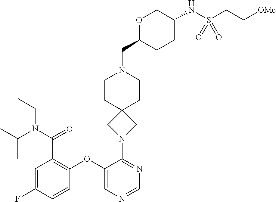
C1=C(F)C=CC(OC2=CN=CN=C2N2CC3(C2)CCN(CC2CCC(NS(CC[OMe])(=O)=O)CO2)CC3)=C1C(N(C(C)C)CC)=O
